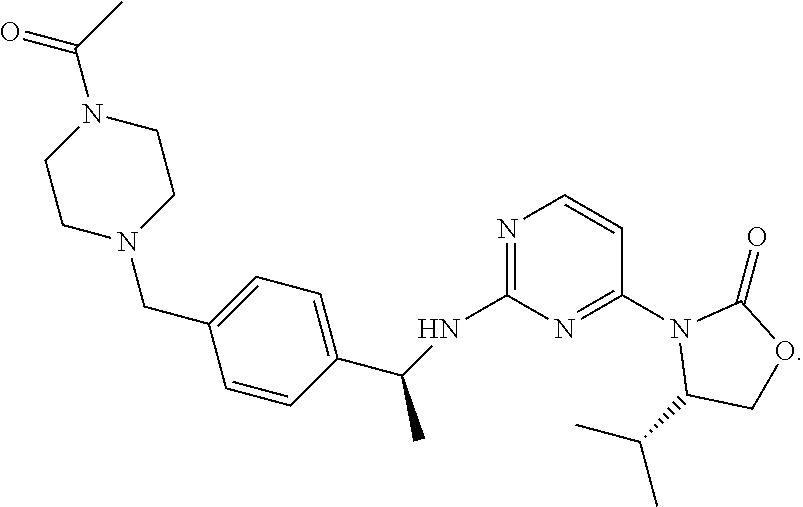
C1N(CC2=CC=C(C(NC3=NC=CC(N4C(C(C)C)COC4=O)=N3)C)C=C2)CCN(C(C)=O)C1
